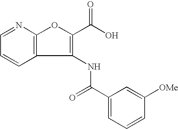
C1=CC=NC2=C1C(NC(C1=CC=CC([OMe])=C1)=O)=C(C(O)=O)O2
